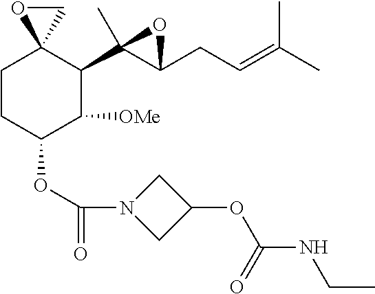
O(C1C([OMe])C(C2(C)C(CC=C(C)C)O2)C2(CC1)CO2)C(N1CC(OC(NCC)=O)C1)=O
